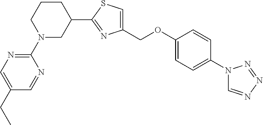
C1CCN(C2=NC=C(CC)C=N2)CC1C1=NC(COC2=CC=C(N3C=NN=N3)C=C2)=CS1
